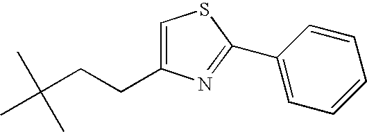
C1(CCC(C)(C)C)=CSC(C2=CC=CC=C2)=N1
